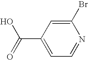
C1(Br)=CC(C(=O)O)=CC=N1
